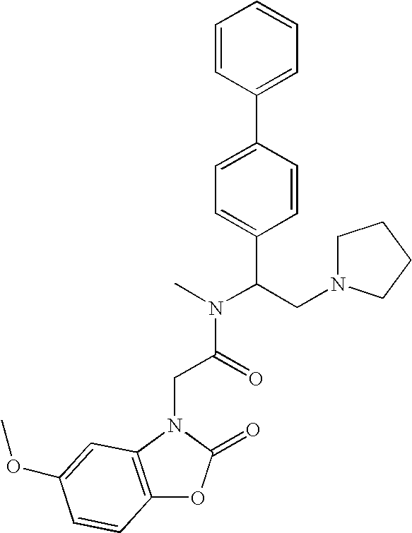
C12=C(N(CC(=O)N(C(CN3CCCC3)C3=CC=C(C4=CC=CC=C4)C=C3)C)C(=O)O1)C=C(OC)C=C2
